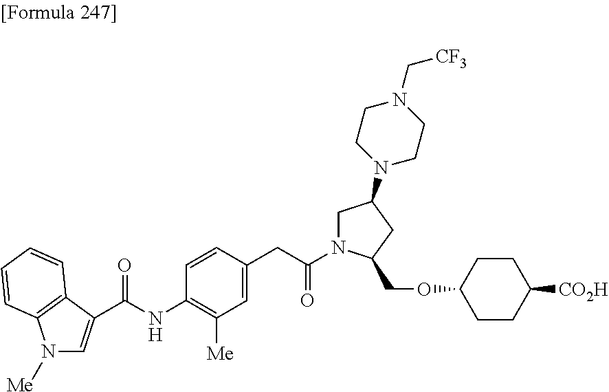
C(NC1=C([Me])C=C(CC(N2CC(N3CCN(C[CF3])CC3)CC2COC2CCC([CO2H])CC2)=O)C=C1)(=O)C1=CN([Me])C2=C1C=CC=C2
